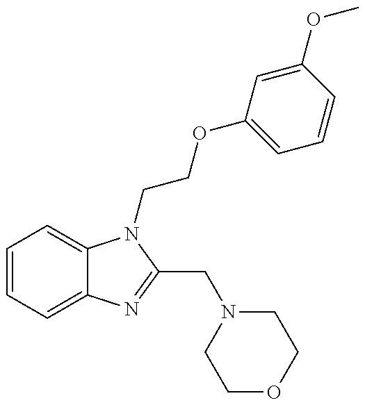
C1=CC=C2C(=C1)N(CCOC1=CC=CC(OC)=C1)C(CN1CCOCC1)=N2
